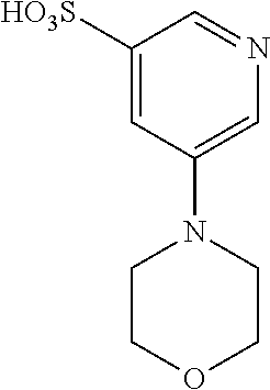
C1([HO3S])=CC(N2CCOCC2)=CN=C1
